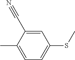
CC1=CC=C(SC)C=C1C#N
